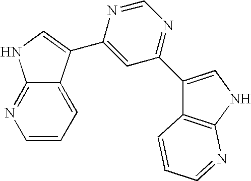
C1(C2=CNC3=NC=CC=C32)=CC(C2=CNC3=C2C=CC=N3)=NC=N1
